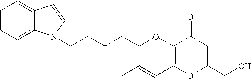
C1=CC=C2C(=C1)C=CN2CCCCCOC1=C(C=CC)OC(CO)=CC1=O
